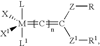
[M](=C=C([Z1][R1])[Z][R])([L])([L1])([X])[X1]
